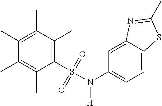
C1(S(N(C2=CC=C3C(=C2)N=C(C)S3)[H])(=O)=O)=C(C)C(C)=C(C)C(C)=C1C
